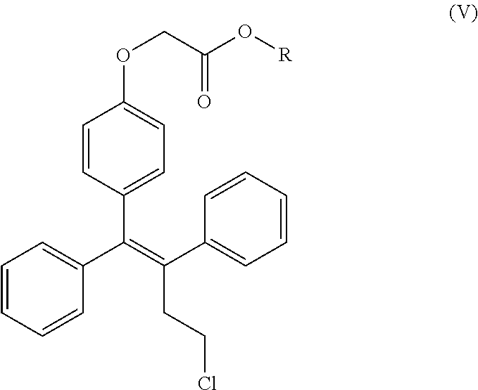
C1=CC(C(C2=CC=CC=C2)=C(CCCl)C2=CC=CC=C2)=CC=C1OCC(O[R])=O
